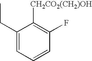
[CH2CO2(CH2)OH]C1=C(F)C=CC=C1CC
